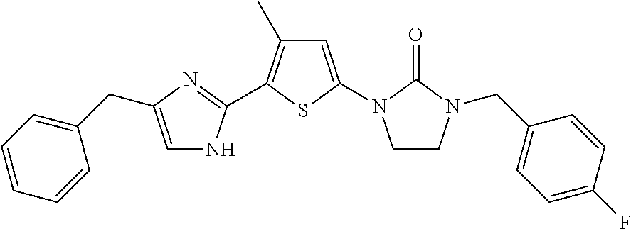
C1=C(N2CCN(CC3=CC=C(F)C=C3)C2=O)SC(C2=NC(CC3=CC=CC=C3)=CN2)=C1C
